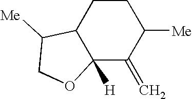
C1CC2C([H])(C(=C)C1[Me])OCC2[Me]
